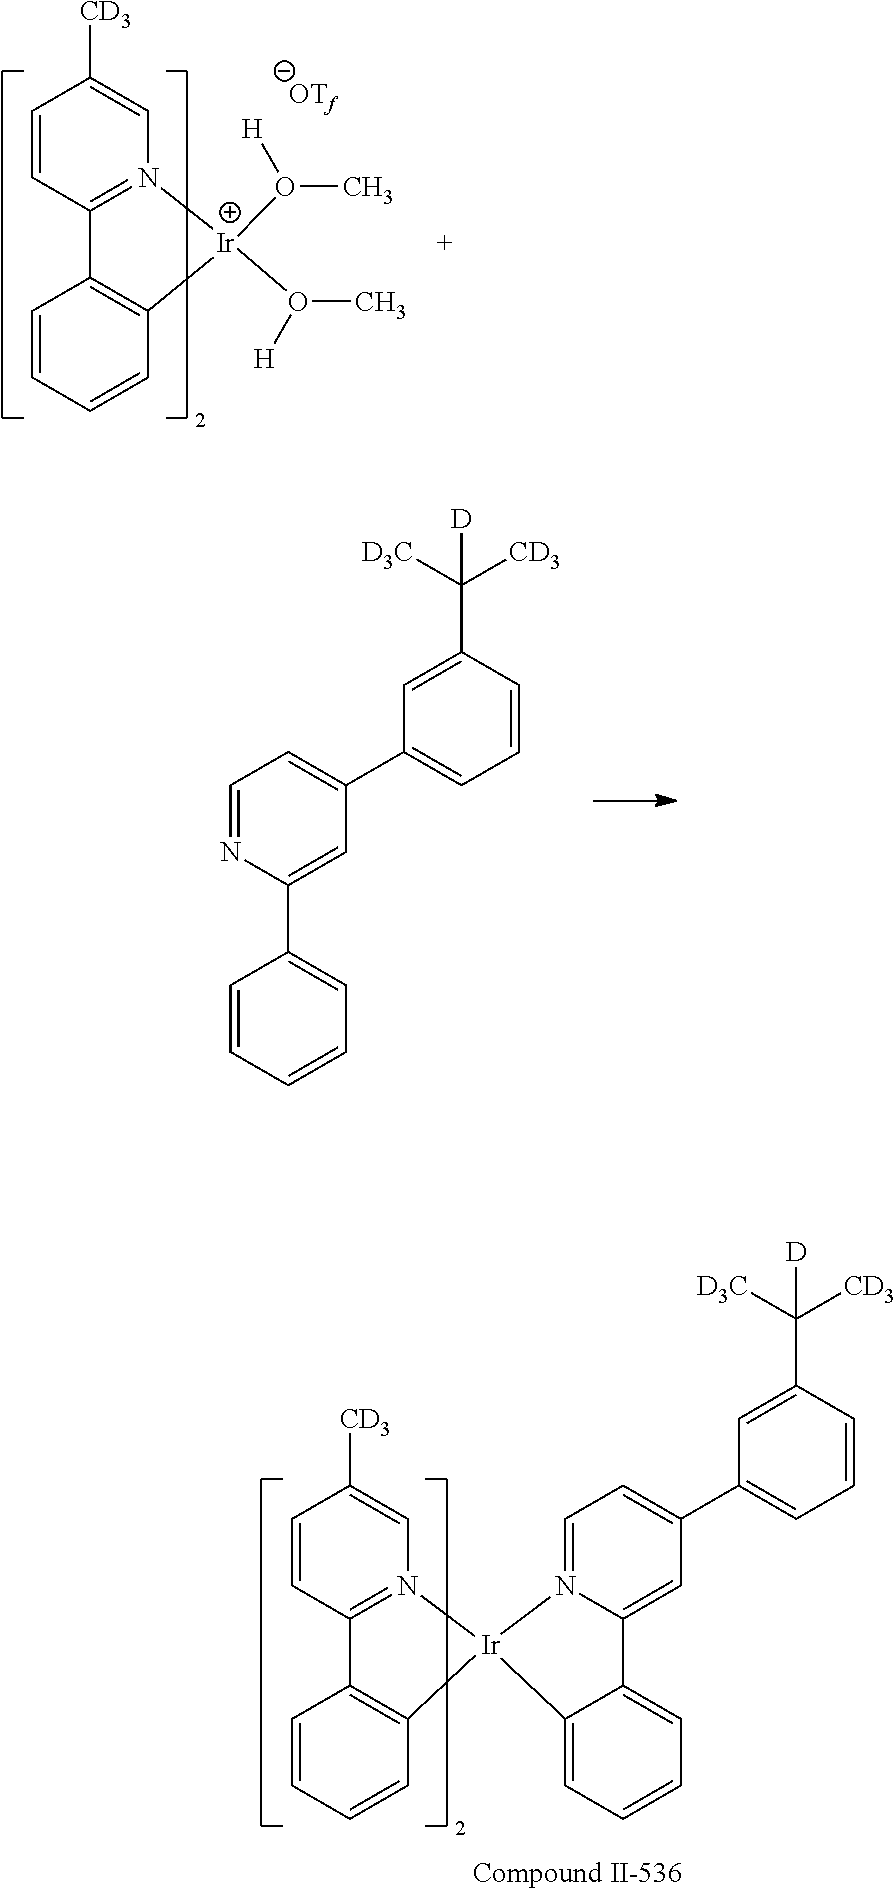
[Ir]1(O(C)[H])(O(C)[H])N2=C(C=CC([CD3])=C2)C2=C1C=CC=C2.[OTf].C1=CC=C(C2=CC=NC(C3=CC=CC=C3)=C2)C=C1C([D3C])([CD3])[D].C1=CC=C(C2=CC=N3C(=C2)C2=CC=CC=C2[Ir]32N3=C(C=CC([CD3])=C3)C3=C2C=CC=C3)C=C1C([D3C])([CD3])[D]
